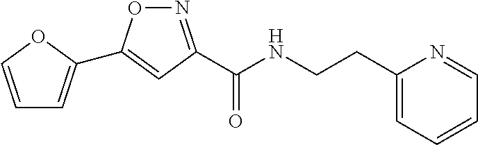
C1=COC(C2=CC(C(NCCC3=CC=CC=N3)=O)=NO2)=C1
